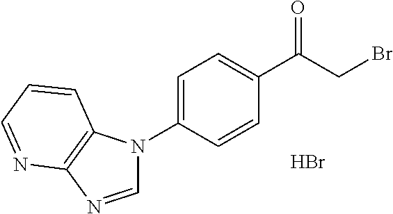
C1(C(CBr)=O)=CC=C(N2C=NC3=C2C=CC=N3)C=C1.Br
